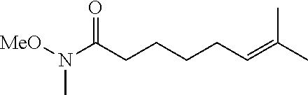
N(C(CCCCC=C(C)C)=O)([MeO])C
